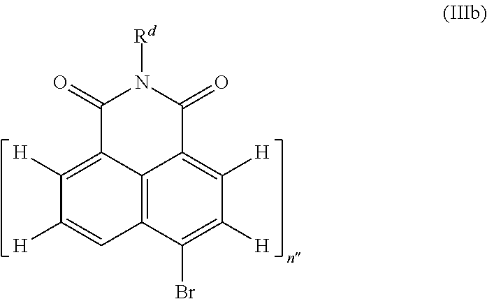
C1([H])=C2C3=C(C=C1[H])C(Br)=C([H])C([H])=C3C(=O)N([Rd])C2=O
